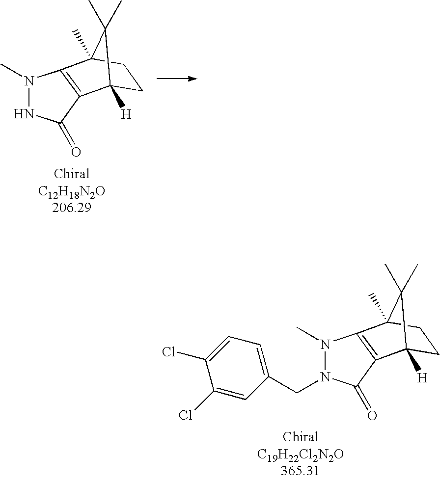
N1(C)NC(=O)C2=C1C1(C)CCC2([H])C1(C)C.N1(C)N(CC2=CC=C(Cl)C(Cl)=C2)C(=O)C2=C1C1(C)CCC2([H])C1(C)C
